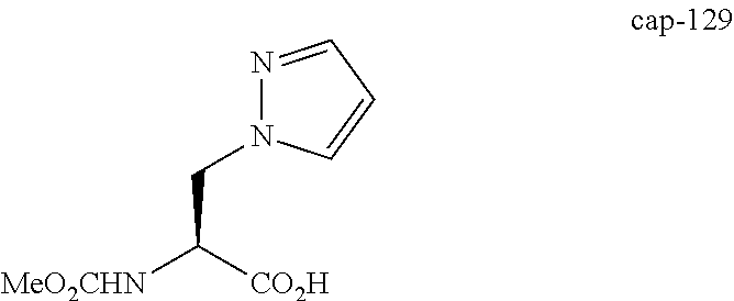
C(C([CO2H])[MeO2CHN])N1N=CC=C1
